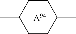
CC1CCC(C)CC1.[A94]
